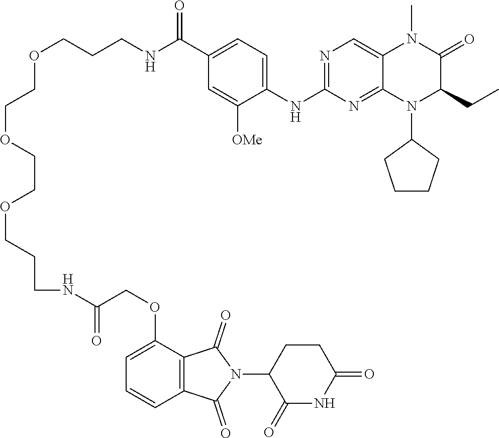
N(C(COC1=CC=CC2=C1C(=O)N(C1C(=O)NC(=O)CC1)C2=O)=O)CCCOCCOCCOCCCNC(=O)C1=CC=C(NC2=NC=C3C(=N2)N(C2CCCC2)C(CC)C(=O)N3C)C([OMe])=C1
